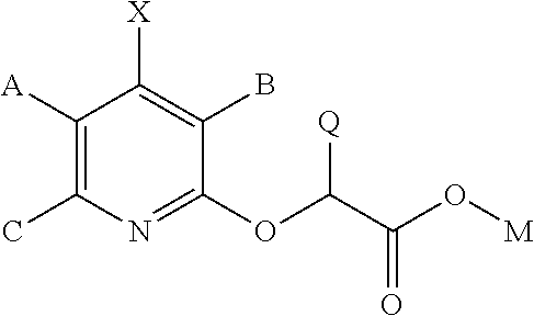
C1([A])=C(C)N=C(OC([Q])C(O[M])=O)C(B)=C1[X]
